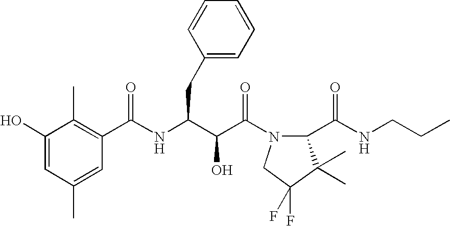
C(NC(C(C(N1C(C(NCCC)=O)C(C)(C)C(F)(F)C1)=O)O)CC1=CC=CC=C1)(=O)C1=C(C)C(O)=CC(C)=C1
